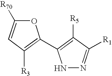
C1=C([R70])OC(C2=C([R5])C([R1])=NN2)=C1[R3]
